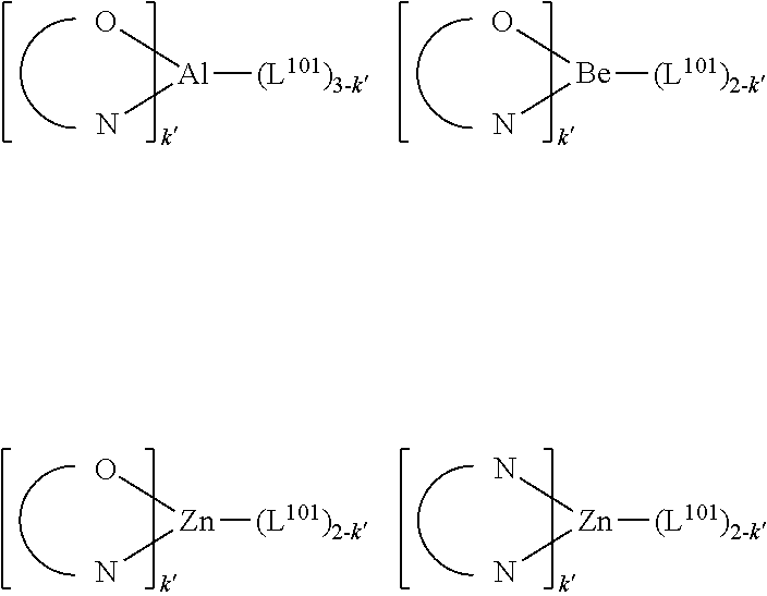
O[Al](N)[(L101)3-k].O[Be](N)[(L101)2-k].N[Zn](N)[(L101)2-k].O[Zn](N)[(L101)2-k]
